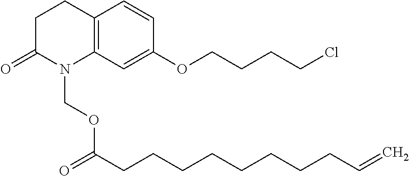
C1C(=O)N(COC(CCCCCCCCC=C)=O)C2=C(C1)C=CC(OCCCCCl)=C2
